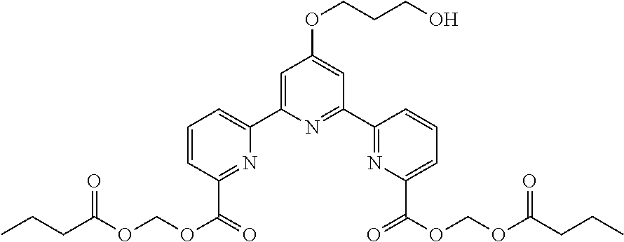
C1(C2=NC(C(OCOC(CCC)=O)=O)=CC=C2)=NC(C2=CC=CC(C(OCOC(CCC)=O)=O)=N2)=CC(OCCCO)=C1
